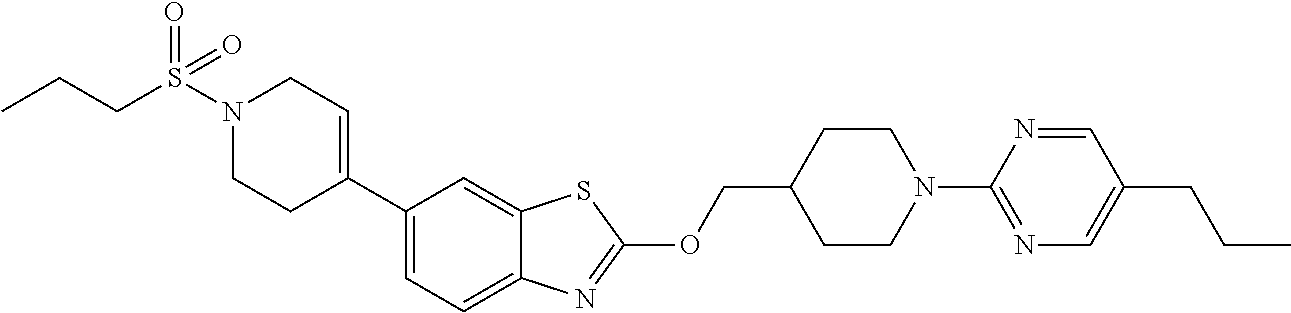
O(C1=NC2=CC=C(C3=CCN(S(CCC)(=O)=O)CC3)C=C2S1)CC1CCN(C2=NC=C(CCC)C=N2)CC1
